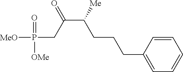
C1=CC(CCCC(C(CP([OMe])([MeO])=O)=O)[Me])=CC=C1
